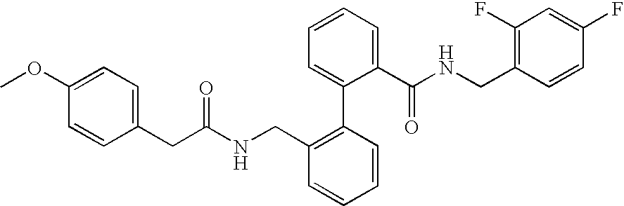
C1(CC(NCC2=C(C3=CC=CC=C3C(NCC3=C(F)C=C(F)C=C3)=O)C=CC=C2)=O)=CC=C(OC)C=C1
